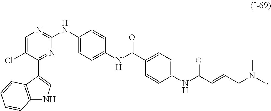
C1(NC2=NC=C(Cl)C(C3=CNC4=C3C=CC=C4)=N2)=CC=C(NC(C2=CC=C(NC(C=CCN(C)C)=O)C=C2)=O)C=C1
